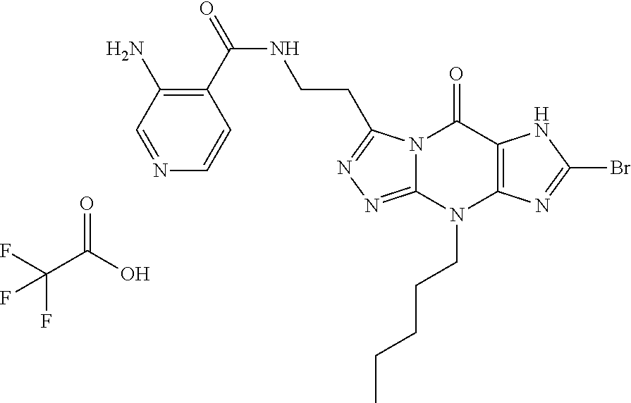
C(C(O)=O)(F)(F)F.N12C(=NN=C1CCNC(=O)C1=C(N)C=NC=C1)N(CCCCC)C1=C(C2=O)NC(Br)=N1
